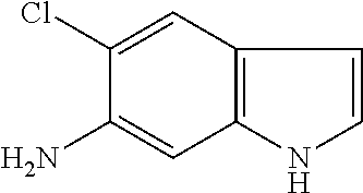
C1(N)=CC2=C(C=C1Cl)C=CN2
